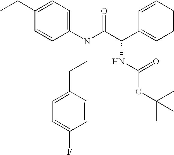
C1(CC)=CC=C(N(C(C(C2=CC=CC=C2)NC(OC(C)(C)C)=O)=O)CCC2=CC=C(F)C=C2)C=C1
